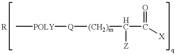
[POLY]([Q][(CH2)m]C([Z])C([X])=O)C.[R]
